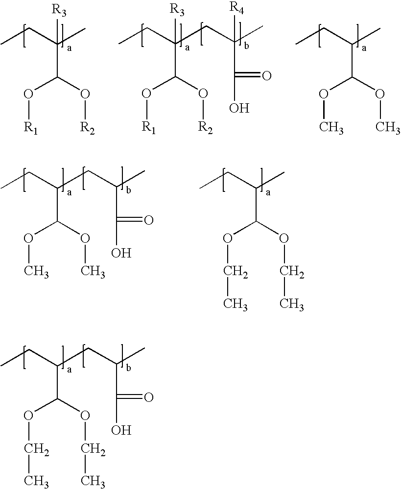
CCC(C(OC)OC)CC(C)C(=O)O.CCC(C(OCC)OCC)C.CCC(C(OCC)OCC)CC(C)C(=O)O.CCC(C)([R3])C(O[R2])O[R1].CCC(C)C(OC)OC.CCC([R3])(C(O[R2])O[R1])CC(C)([R4])C(=O)O
